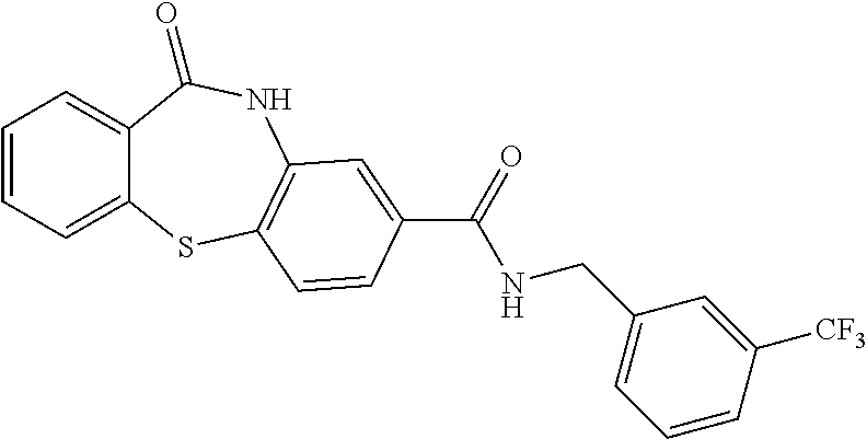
C1=CC=C2C(=C1)C(=O)NC1=C(S2)C=CC(C(=O)NCC2=CC=CC([CF3])=C2)=C1
